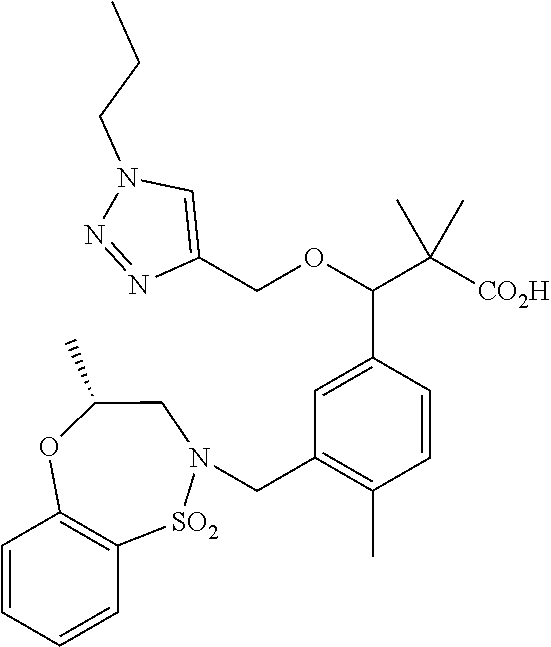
C1=C(C(OCC2=CN(CCC)N=N2)C([CO2H])(C)C)C=CC(C)=C1CN1[SO2]C2=C(C=CC=C2)OC(C)C1
